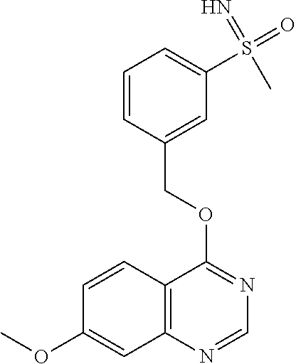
C12=C(N=CN=C1OCC1=CC(S(=O)(=N)C)=CC=C1)C=C(OC)C=C2
